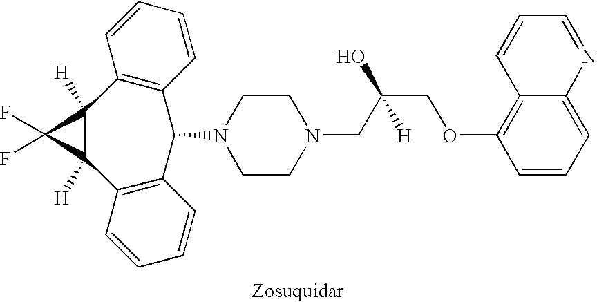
C1(F)(F)C2([H])C3=C(C=CC=C3)C(N3CCN(CC(COC4=C5C(=CC=C4)N=CC=C5)([H])O)CC3)C3=C(C=CC=C3)C12[H]
